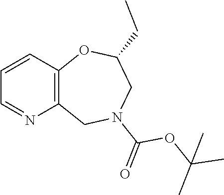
C12=C(C=CC=N1)OC(CC)CN(C(=O)OC(C)(C)C)C2
